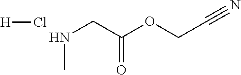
N(CC(OCC#N)=O)C.[H]Cl
